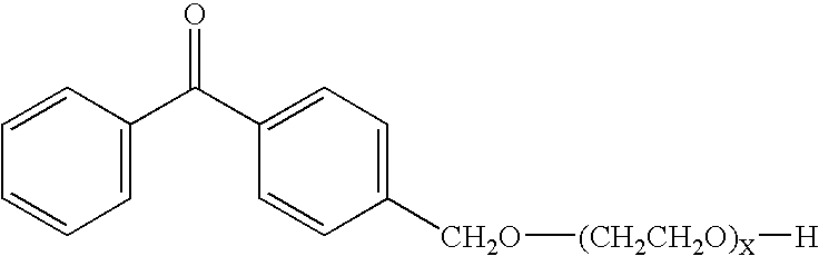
C1=C(C(C2=CC=C([CH2O][(CH2CH2O)X][H])C=C2)=O)C=CC=C1
